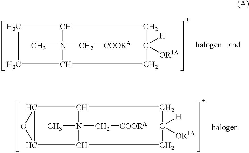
CN1(C[COORA])C2CCC1CC([H])([OR1A])C2.CN1(C[COORA])C2C3C(C1CC([H])([OR1A])C2)O3
